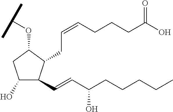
C1(O)C(C=CC(CCCCC)O)C(CC=CCCCC(O)=O)C(OC(C)C)C1
